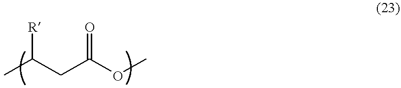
[R]C(C)CC(OC)=O
